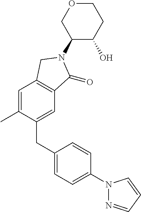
C1=C(C)C(CC2=CC=C(N3N=CC=C3)C=C2)=CC2=C1CN(C1C(O)CCOC1)C2=O
